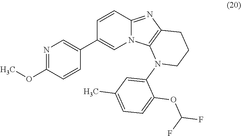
C1=CC2=NC3=C(N2C=C1C1=CN=C(OC)C=C1)N(C1=CC(C)=CC=C1OC(F)F)CCC3
